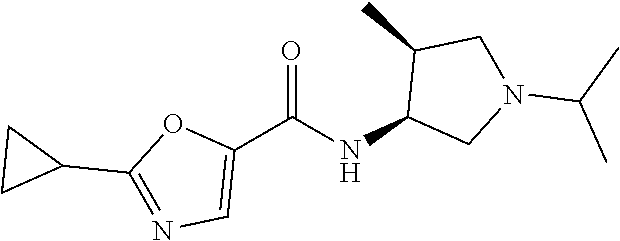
C1(C(NC2CN(C(C)C)CC2C)=O)=CN=C(C2CC2)O1
